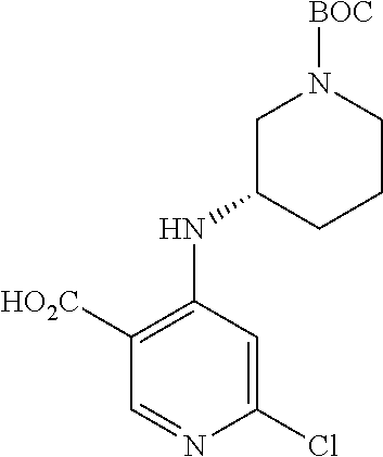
C1([HO2C])=C(NC2CN([BOC])CCC2)C=C(Cl)N=C1
